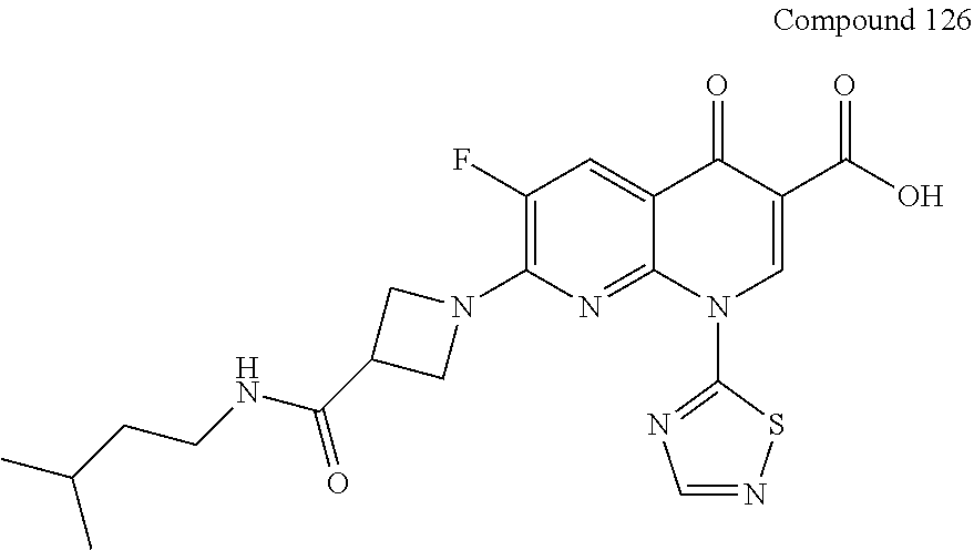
C1(F)=C(N2CC(C(NCCC(C)C)=O)C2)N=C2C(=C1)C(=O)C(C(O)=O)=CN2C1=NC=NS1
